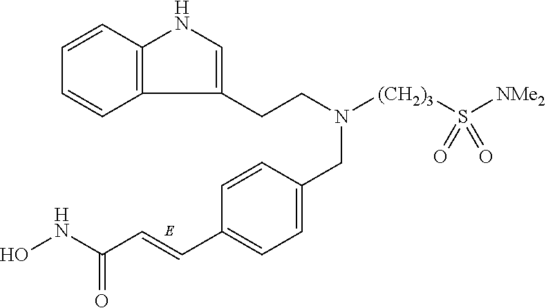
C12=C(C=CC=C1)NC=C2CCN([(CH2)3]S([NMe2])(=O)=O)CC1=CC=C(C=CC(NO)=O)C=C1
